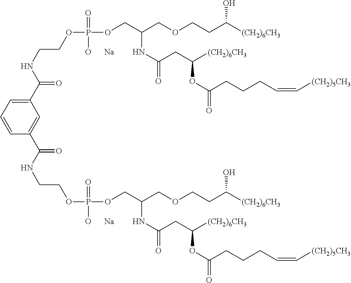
C(NCCOP(OCC(COCCC([(CH2)6CH3])O)NC(=O)CC([(CH2)6CH3])OC(=O)CCCC=C[(CH2)5CH3])(=O)[O      Na])(=O)C1=CC(C(NCCOP(OCC(COCCC([(CH2)6CH3])O)NC(=O)CC([(CH2)6CH3])OC(=O)CCCC=C[(CH2)5CH3])(=O)[O      Na])=O)=CC=C1
